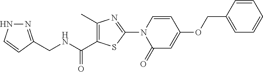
C1=C(OCC2=CC=CC=C2)C=CN(C2=NC(C)=C(C(NCC3=NNC=C3)=O)S2)C1=O
